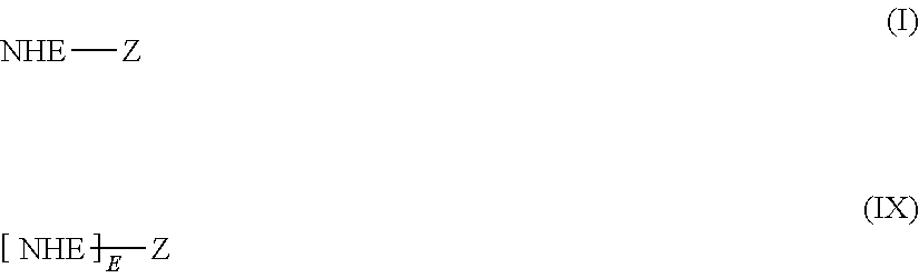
[Z][NHE].[Z][NHE]
